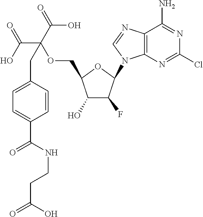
C12=C(N=CN1C1C(F)C(O)C(COC(C(O)=O)(C(=O)O)CC3=CC=C(C(=O)NCCC(O)=O)C=C3)O1)C(N)=NC(Cl)=N2
